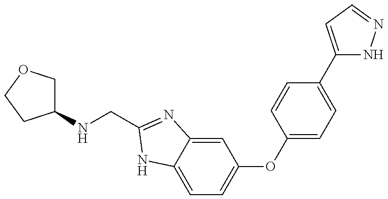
C1=C2C(=CC(OC3=CC=C(C4=CC=NN4)C=C3)=C1)N=C(CNC1COCC1)N2
